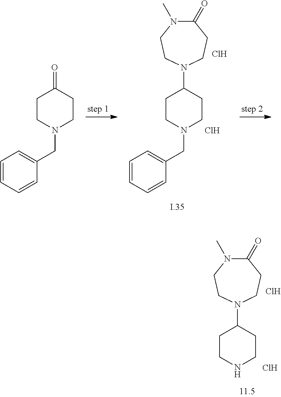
C1CNCCC1N1CCC(=O)N(C)CC1.Cl.Cl.C1CN(CC2=CC=CC=C2)CCC1N1CCC(=O)N(C)CC1.Cl.C1CN(CC2=CC=CC=C2)CCC1=O.Cl
